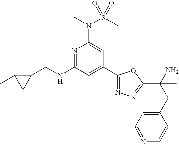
N1=C(NCC2C(C)C2)C=C(C2=NN=C(C(N)(CC3=CC=NC=C3)C)O2)C=C1N(C)S(C)(=O)=O
